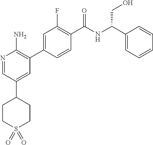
N1=CC(C2CCS(=O)(=O)CC2)=CC(C2=CC(F)=C(C([NH]C(C3=CC=CC=C3)CO)=O)C=C2)=C1N
